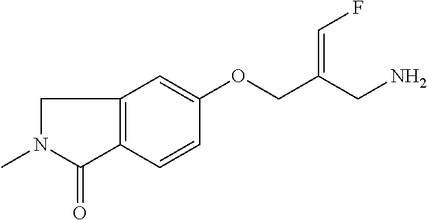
C1N(C)C(=O)C2=C1C=C(OCC(CN)=CF)C=C2
